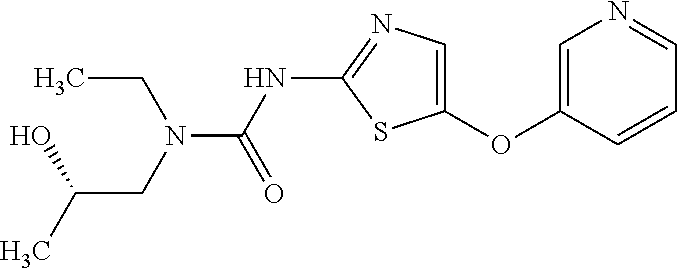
C1=C(OC2=CN=C(NC(=O)N(CC(C)O)CC)S2)C=CC=N1
